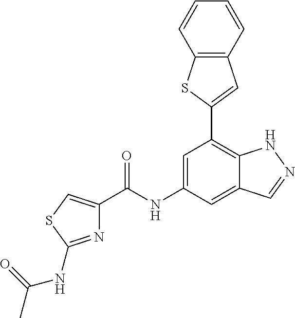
C1=C(NC(=O)C2=CSC(NC(=O)C)=N2)C=C2C(=C1C1=CC3=C(S1)C=CC=C3)NN=C2
